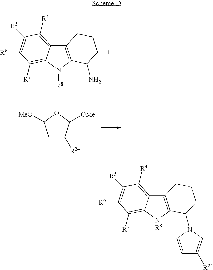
C12=C(N([R8])C3=C([R7])C([R6])=C([R5])C([R4])=C13)C(N)CCC2.C1C([R24])C([OMe])OC1[MeO].C12=C([NR8]C3=C([R7])C([R6])=C([R5])C([R4])=C13)C(N1C=C([R24])C=C1)CCC2
